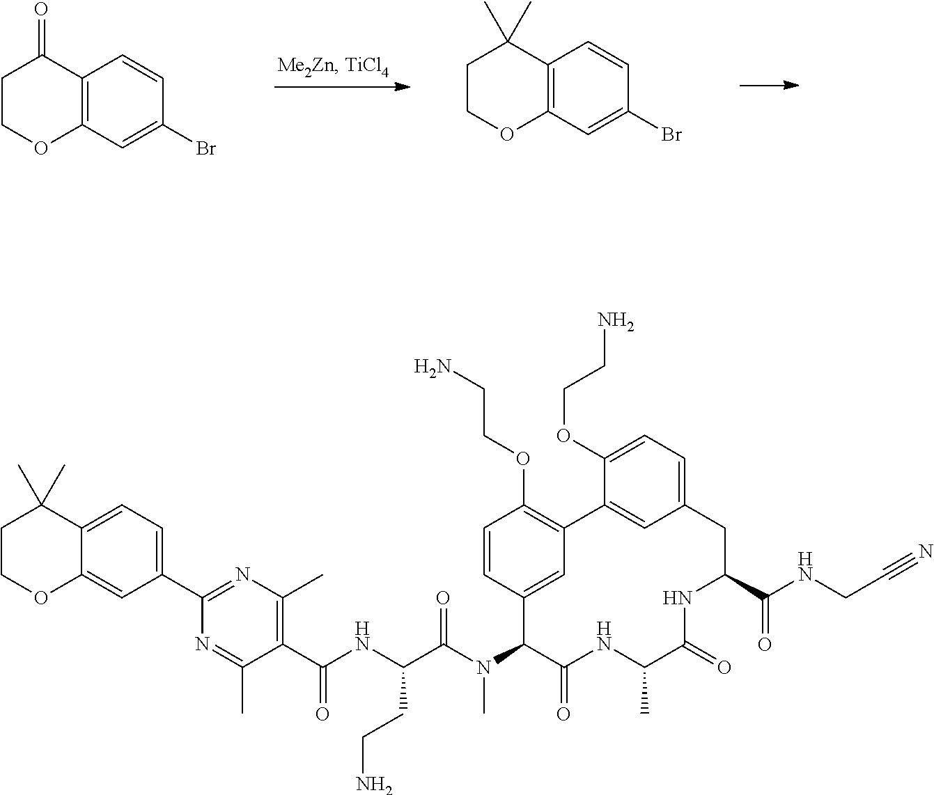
C12=C(C=C(Br)C=C1)OCCC2=O.C12=C(C=C(Br)C=C1)OCCC2(C)C.C1(C2=NC(C)=C(C(NC(C(N(C3C(=O)NC(C)C(=O)NC(C(NCC#N)=O)CC4=CC=C(OCCN)C(=C4)C4=C(OCCN)C=CC3=C4)C)=O)CCN)=O)C(C)=N2)=CC=C2C(=C1)OCCC2(C)C
